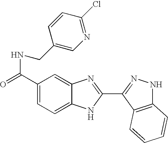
C1(C(=O)NCC2=CN=C(Cl)C=C2)=CC=C2C(=C1)N=C(C1=NNC3=C1C=CC=C3)N2
